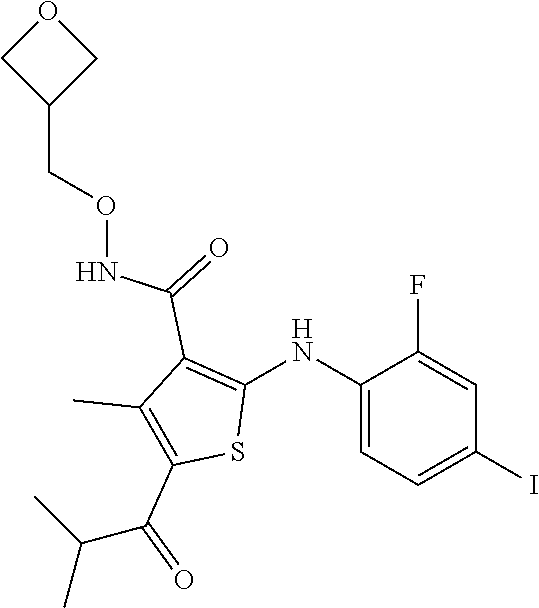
C1(NC2=C(C(=O)NOCC3COC3)C(C)=C(C(=O)C(C)C)S2)=CC=C(I)C=C1F
